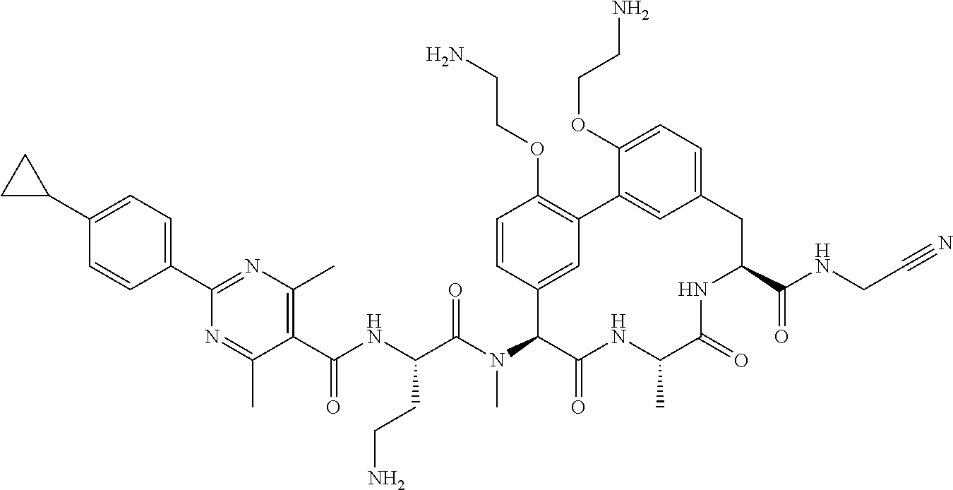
C1(C(NC(C(N(C2C(=O)NC(C)C(=O)NC(C(NCC#N)=O)CC3=CC=C(OCCN)C(=C3)C3=C(OCCN)C=CC2=C3)C)=O)CCN)=O)=C(C)N=C(C2=CC=C(C3CC3)C=C2)N=C1C
